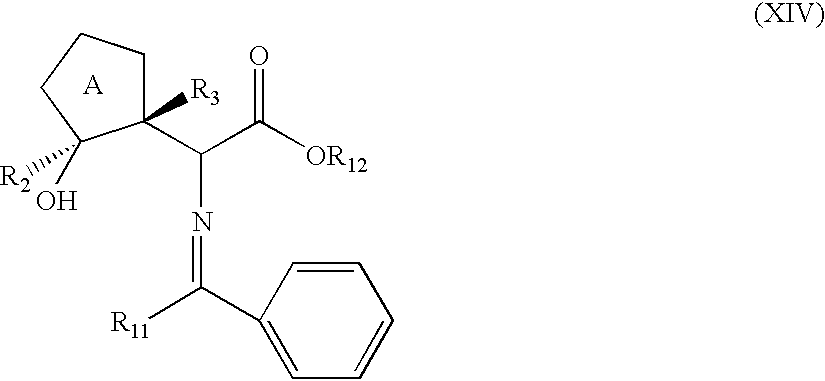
C1=CC(C([R11])=NC(C([OR12])=O)C2([R3])CCCC2(O)[R2])=CC=C1.[A]
